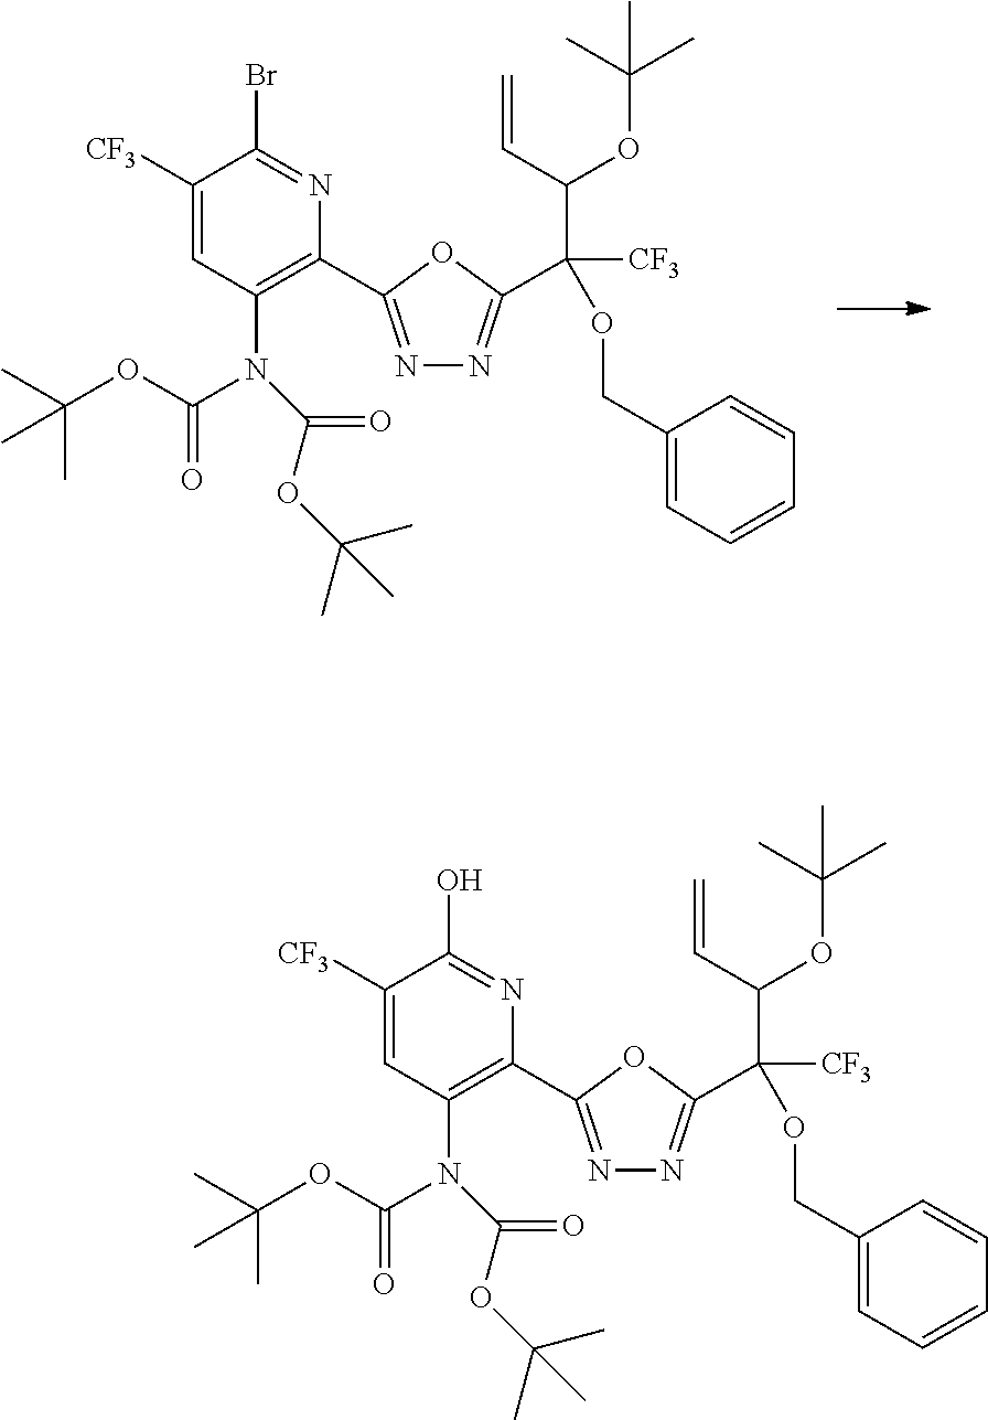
C(C(OCC1=CC=CC=C1)([CF3])C1=NN=C(C2=C(N(C(=O)OC(C)(C)C)C(=O)OC(C)(C)C)C=C([CF3])C(Br)=N2)O1)(C=C)OC(C)(C)C.C(C(OCC1=CC=CC=C1)([CF3])C1=NN=C(C2=C(N(C(=O)OC(C)(C)C)C(=O)OC(C)(C)C)C=C([CF3])C(O)=N2)O1)(C=C)OC(C)(C)C
